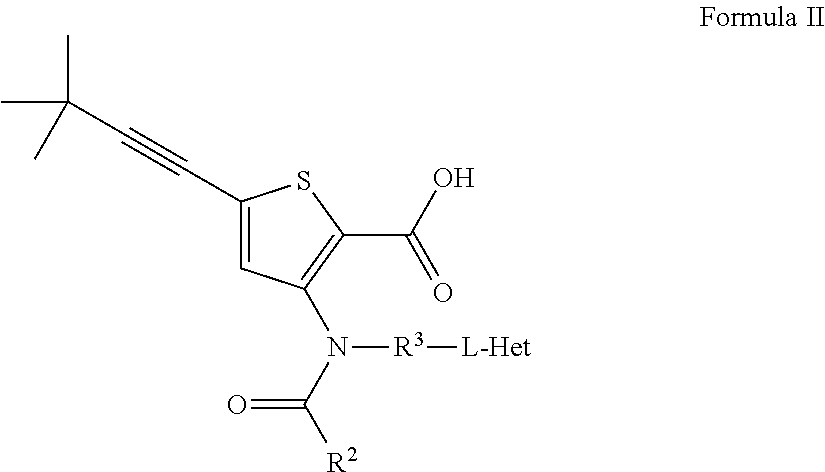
C1(C#CC(C)(C)C)=CC(N([R3][L-Het])C([R2])=O)=C(C(=O)O)S1
